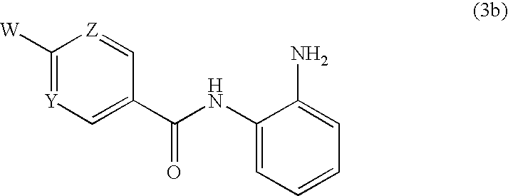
C1([W])=[Y]C=C(C(NC2=CC=CC=C2N)=O)C=[Z]1
